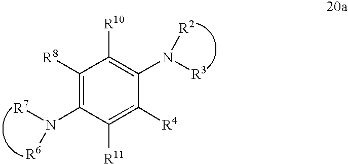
C1([R8])=C(N([R6])[R7])C([R11])=C([R4])C(N([R2])[R3])=C1[R10]
